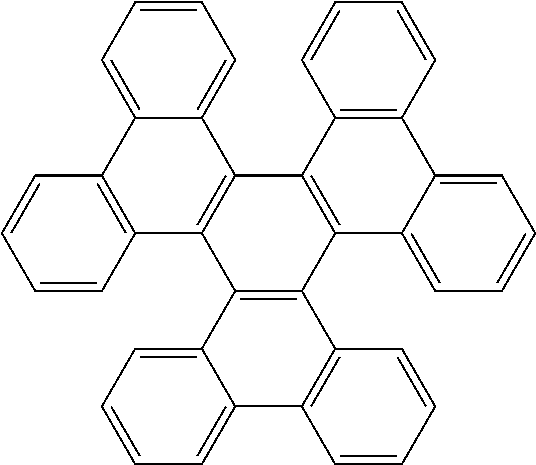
C1=C2C(=CC=C1)C1=C(C3=C2C=CC=C3)C2=C(C3=C1C1=C(C4=CC=CC=C34)C=CC=C1)C1=C(C3=CC=CC=C23)C=CC=C1
